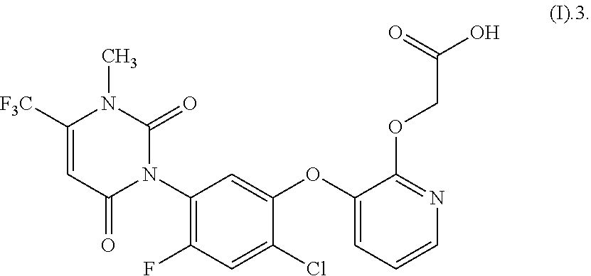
C1([F3C])=CC(=O)N(C2=C(F)C=C(Cl)C(OC3=CC=CN=C3OCC(O)=O)=C2)C(=O)N1C
